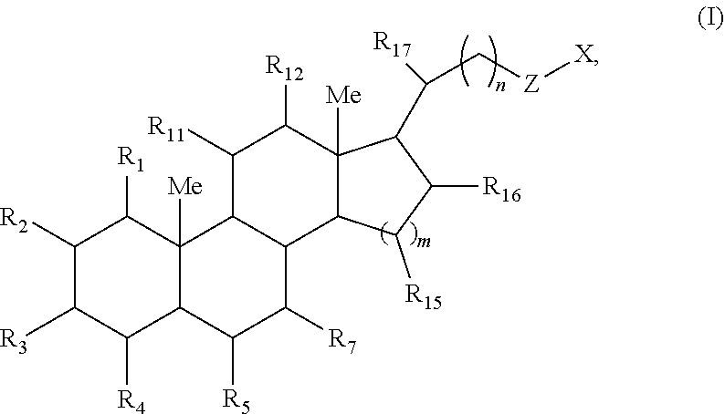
C1([R2])C([R3])C([R4])C2C([Me])(C1[R1])C1C(C([R7])C2[R5])C2C([Me])(C([R12])C1[R11])C(C(C[Z][X])[R17])C([R16])C2[R15]
